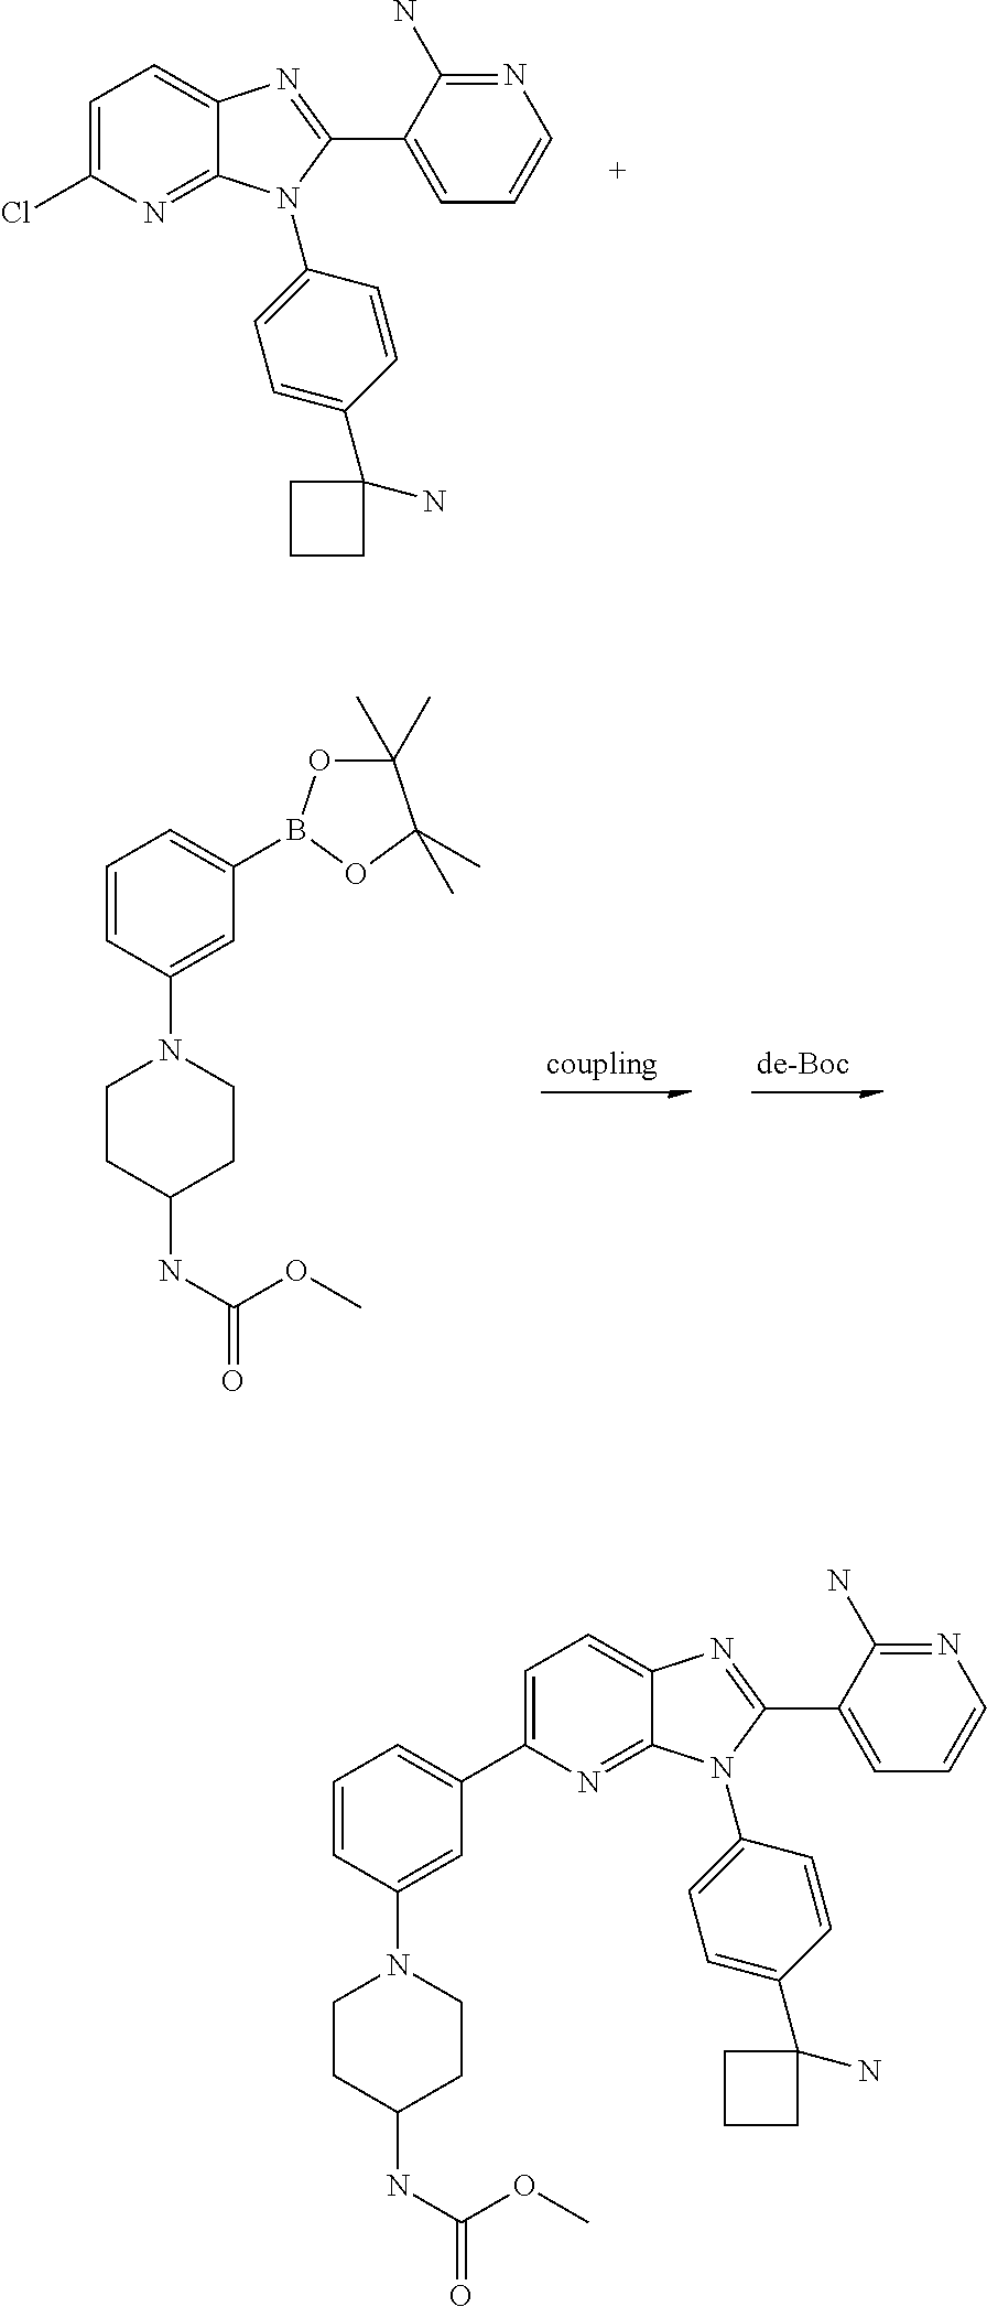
C1=C(Cl)N=C2C(=C1)N=C(C1=CC=CN=C1N)N2C1=CC=C(C2(N)CCC2)C=C1.C1=CC(N2CCC(NC(=O)OC)CC2)=CC(B2OC(C)(C)C(C)(C)O2)=C1.C1=C(C2=CC=CC(N3CCC(NC(OC)=O)CC3)=C2)N=C2C(=C1)N=C(C1=CC=CN=C1N)N2C1=CC=C(C2(N)CCC2)C=C1
